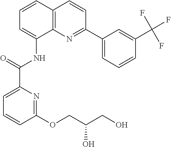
C1=CC2=C(C(NC(=O)C3=CC=CC(OCC(CO)O)=N3)=C1)N=C(C1=CC=CC(C(F)(F)F)=C1)C=C2
